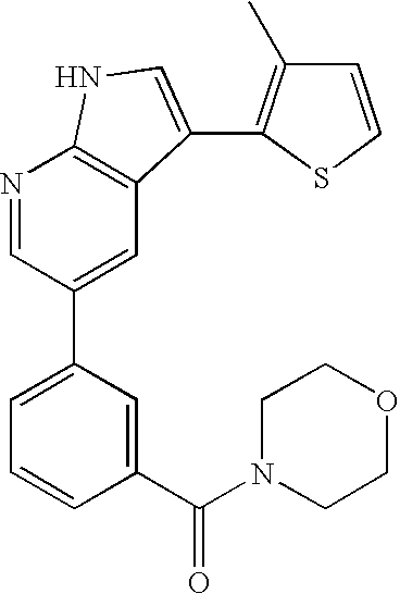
N1=CC(C2=CC=CC(C(N3CCOCC3)=O)=C2)=CC2=C1NC=C2C1=C(C)C=CS1
